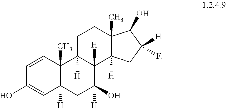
C12(C)C([H])(CC(O)([H])C3([H])C1([H])CCC1(C)C3([H])CC(F)([H])C1O)C=C(O)C=C2
